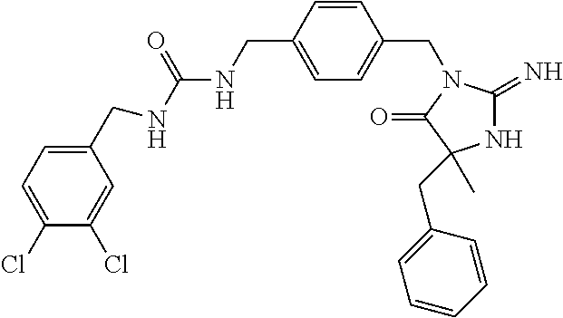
N1C(=N)N(CC2=CC=C(CNC(NCC3=CC=C(Cl)C(Cl)=C3)=O)C=C2)C(=O)C1(C)CC1=CC=CC=C1
